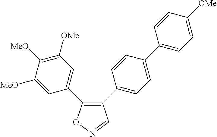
C1(C2=CC=C(C3=CC=C([OMe])C=C3)C=C2)=C(C2=CC([OMe])=C([MeO])C([MeO])=C2)ON=C1
